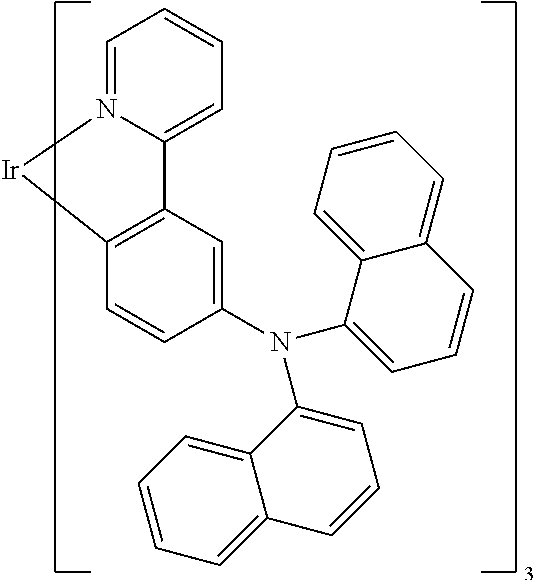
C1=C2N(=CC=C1)[Ir]C1=C2C=C(N(C2=CC=CC3=CC=CC=C23)C2=CC=CC3=CC=CC=C23)C=C1
